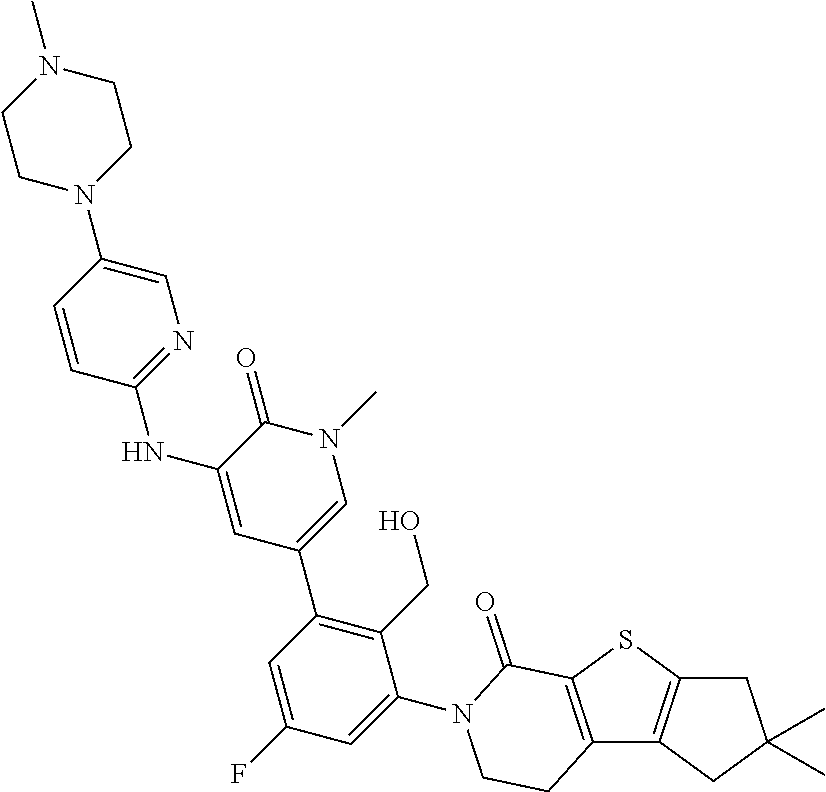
C12=C(SC3=C1CC(C)(C)C3)C(=O)N(C1=CC(F)=CC(C3=CN(C)C(=O)C(NC4=NC=C(N5CCN(C)CC5)C=C4)=C3)=C1CO)CC2
